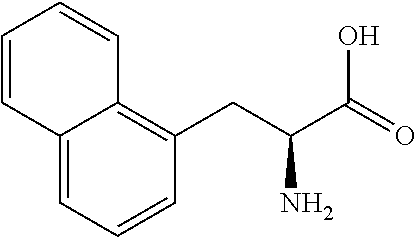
C1=C2C(=C(CC(C(=O)O)N)C=C1)C=CC=C2
